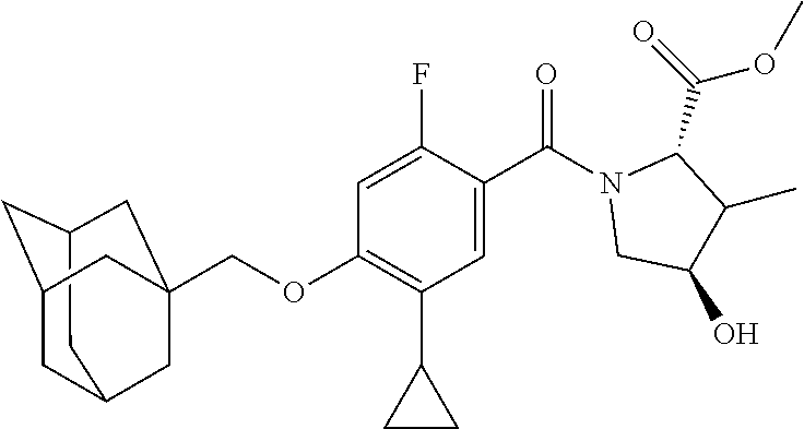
C12CC3CC(C1)CC(COC1=C(C4CC4)C=C(C(N4CC(O)C(C)C4C(=O)OC)=O)C(F)=C1)(C3)C2
